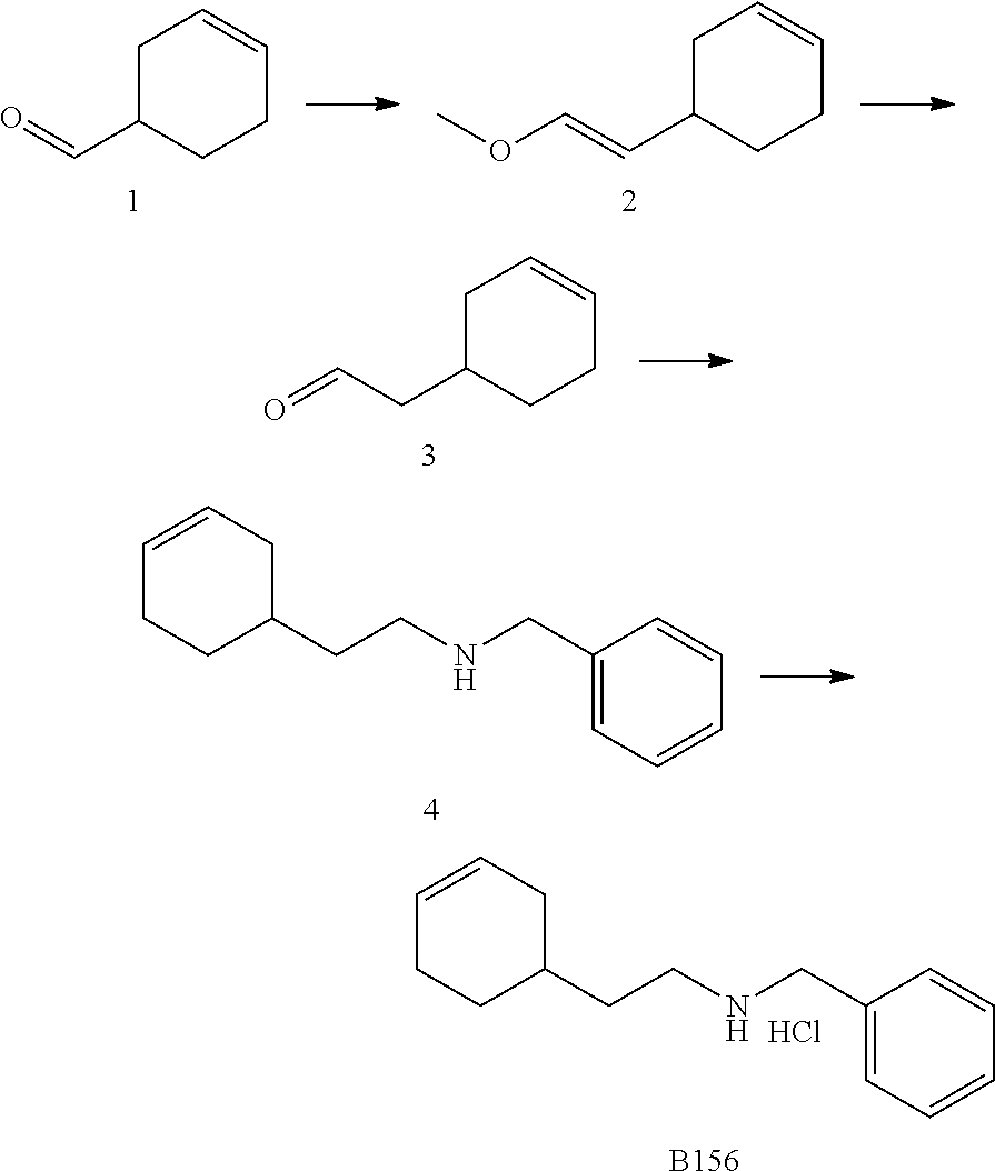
C1=CCC(CCNCC2=CC=CC=C2)CC1.Cl.[B156].C1C(C=O)CCC=C1.C1C(C=COC)CCC=C1.C1C(CC=O)CCC=C1.C1=CCC(CCNCC2=CC=CC=C2)CC1
